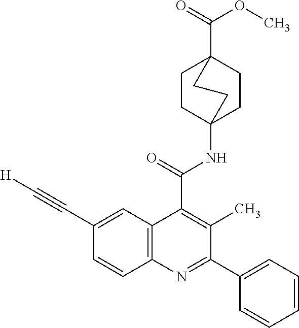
C1(C#C[H])=CC2=C(C=C1)N=C(C1=CC=CC=C1)C(C)=C2C(=O)NC12CCC(C(=O)OC)(CC1)CC2
